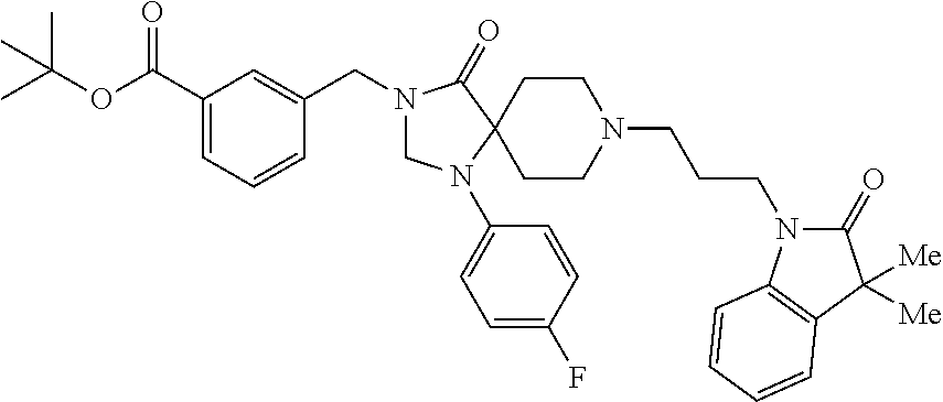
C1(C(OC(C)(C)C)=O)=CC=CC(CN2CN(C3=CC=C(F)C=C3)C3(C2=O)CCN(CCCN2C(=O)C([Me])([Me])C4=C2C=CC=C4)CC3)=C1
